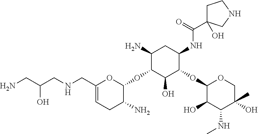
C1(N)C(OC2OC(CNCC(CN)O)=CCC2N)C(O)C(OC2C(O)C(NC)C(O)(C)CO2)C(NC(C2(O)CCNC2)=O)C1
